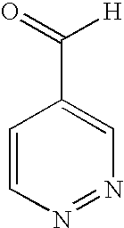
C1=CN=NC=C1C(=O)[H]
